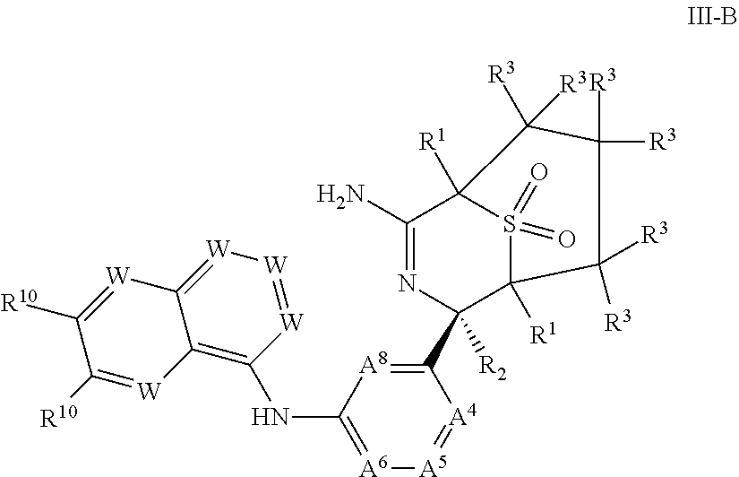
C12=C(NC3=[A6][A5]=[A4]C(C4([R2])N=C(N)C5([R1])S(=O)(=O)C4([R1])C([R3])([R3])C([R3])([R3])C5([R3])[R3])=[A8]3)[W]=[W][W]=C1[W]=C([R10])C([R10])=[W]2
